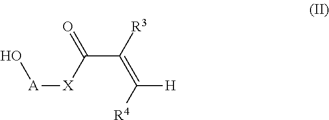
O[A][X]C(C([R3])=C([R4])[H])=O
